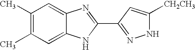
C1(C)=C(C)C=C2C(=C1)N=C(C1=NNC([CH2CH3])=C1)N2
